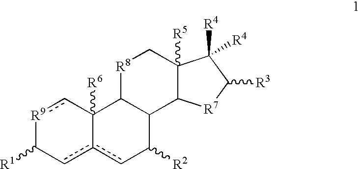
[R9]1cC2([R6])c(cC1[R1])cC([R2])C1C2[R8]CC2([R5])C1[R7]C([R3])C2([R4])[R4]
